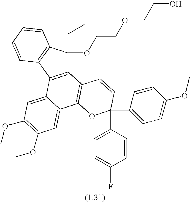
C12=C(C3=C(C1(CC)OCCOCCO)C=CC=C3)C1=CC(OC)=C(OC)C=C1C1=C2C=CC(C2=CC=C(OC)C=C2)(C2=CC=C(F)C=C2)O1
